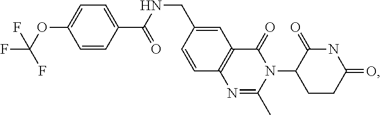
C12=C(C=C(CNC(C3=CC=C(OC(F)(F)F)C=C3)=O)C=C1)C(=O)N(C1CCC(=O)NC1=O)C(C)=N2
